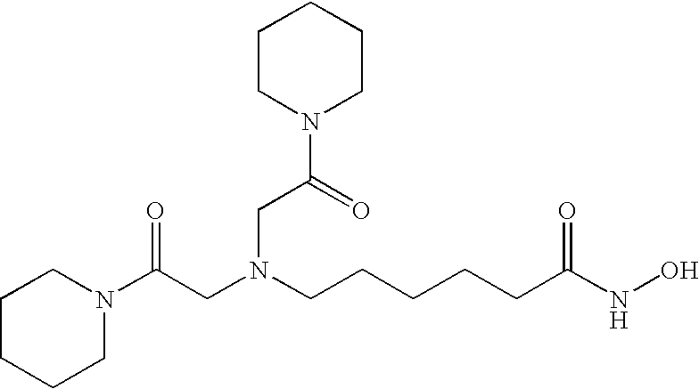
C1CCCN(C(CN(CCCCCC(NO)=O)CC(N2CCCCC2)=O)=O)C1
